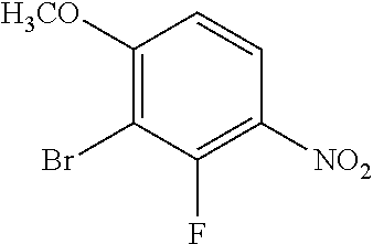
C1([H3CO])=C(Br)C(F)=C([NO2])C=C1
